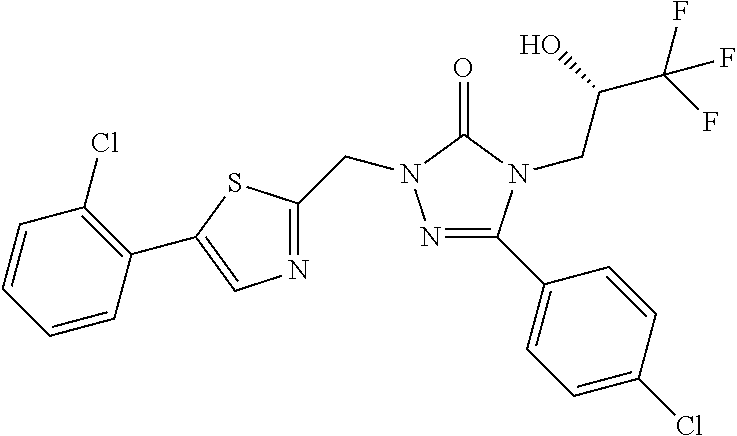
N1=C(C2=CC=C(Cl)C=C2)N(CC(C(F)(F)F)O)C(=O)N1CC1=NC=C(C2=C(Cl)C=CC=C2)S1
